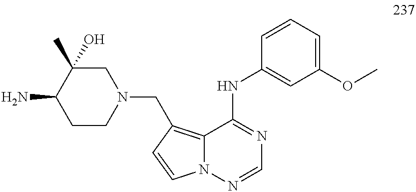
C1C(C)(O)C(N)CCN1CC1=C2N(C=C1)N=CN=C2NC1=CC(OC)=CC=C1
